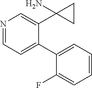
N1=CC=C(C2=CC=CC=C2F)C(C2(N)CC2)=C1
